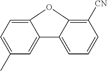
C1=C(C)C=C2C(=C1)OC1=C([CN])C=CC=C21
